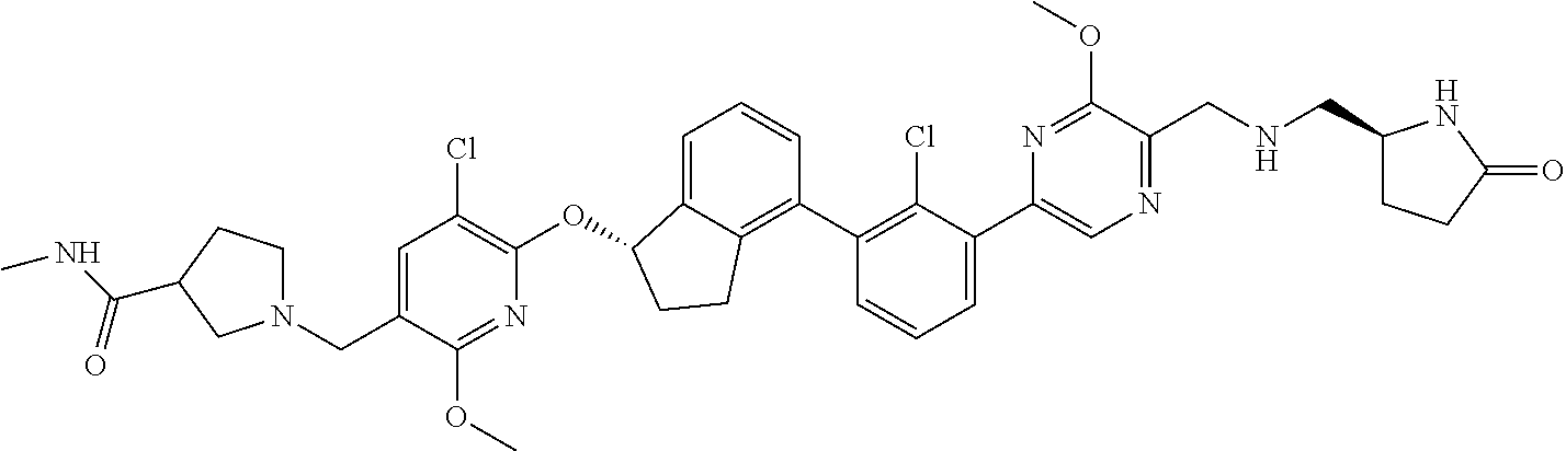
O(C1C2=CC=CC(C3=C(Cl)C(C4=CN=C(CNCC5CCC(=O)N5)C(OC)=N4)=CC=C3)=C2CC1)C1=C(Cl)C=C(CN2CCC(C(NC)=O)C2)C(OC)=N1
